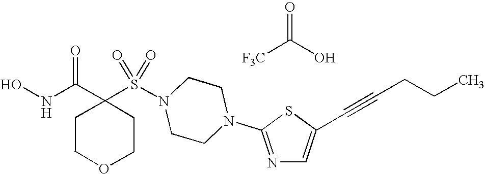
C1(S(N2CCN(C3=NC=C(C#CCCC)S3)CC2)(=O)=O)(C(NO)=O)CCOCC1.O=C(O)[F3C]
